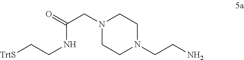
C(NCC[TrtS])(CN1CCN(CCN)CC1)=O
